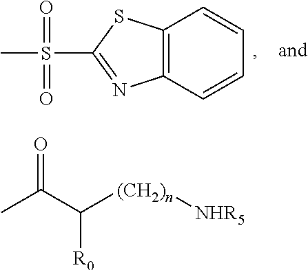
CS(C1=NC2=C(S1)C=CC=C2)(=O)=O.CC(C([(CH2)n][NHR5])[R0])=O
